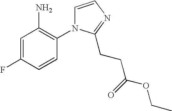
C1=C(F)C=CC(N2C=CN=C2CCC(OCC)=O)=C1N
